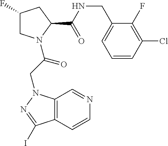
C1(F)CN(C(CN2C3=C(C=CN=C3)C(I)=N2)=O)C(C(NCC2=CC=CC(Cl)=C2F)=O)C1
